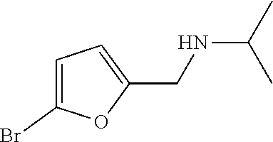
C1(CNC(C)C)=CC=C(Br)O1
